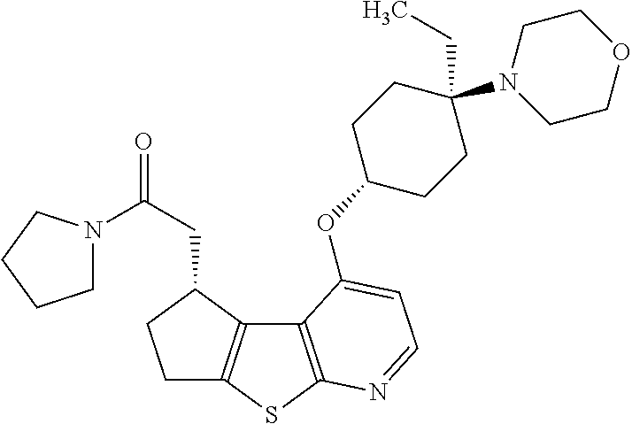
C1C2=C(C(CC(=O)N3CCCC3)C1)C1=C(S2)N=CC=C1OC1CCC(N2CCOCC2)(CC)CC1
